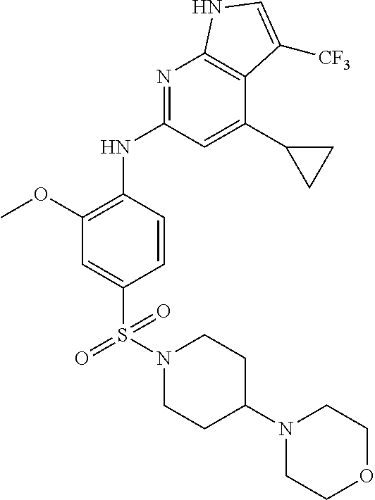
S(C1=CC(OC)=C(NC2=NC3=C(C(C4CC4)=C2)C([CF3])=CN3)C=C1)(=O)(N1CCC(N2CCOCC2)CC1)=O
